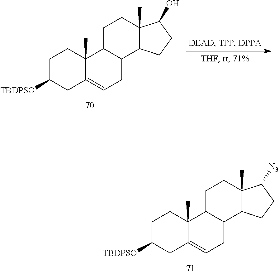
C1C([TBDPSO])CC2=CCC3C(C2(C)C1)CCC1(C)C3CCC1[N3].C1C([TBDPSO])CC2=CCC3C(C2(C)C1)CCC1(C)C3CCC1O
